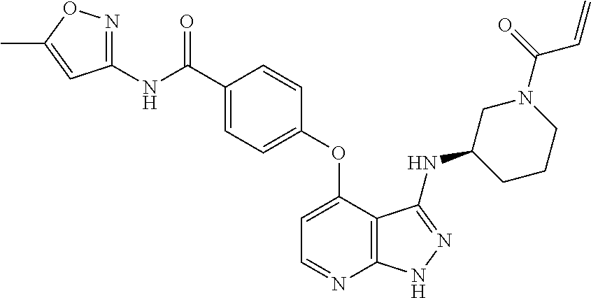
C1(NC(C2=CC=C(OC3=CC=NC4=C3C(NC3CN(C(=O)C=C)CCC3)=NN4)C=C2)=O)=NOC(C)=C1
